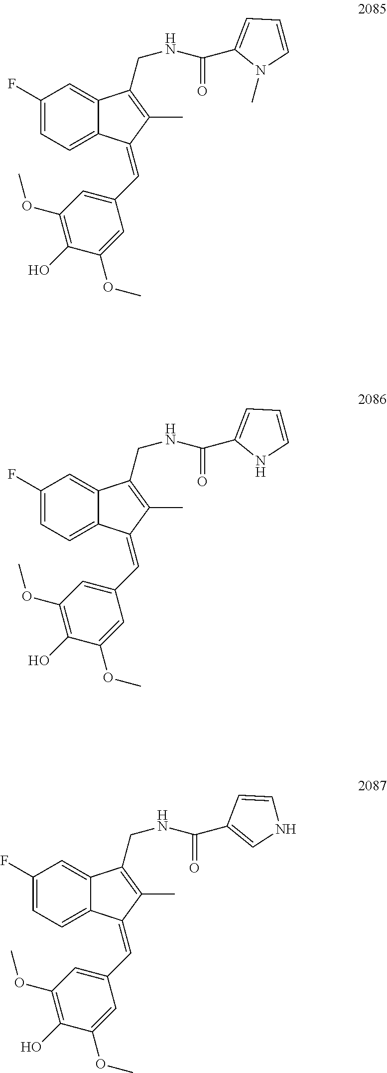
C1(F)=CC=C2C(=C1)C(CNC(=O)C1=CC=CN1C)=C(C)C2=CC1=CC(OC)=C(O)C(OC)=C1.C1(F)=CC=C2C(=C1)C(CNC(=O)C1=CC=CN1)=C(C)C2=CC1=CC(OC)=C(O)C(OC)=C1.C1(F)=CC=C2C(=C1)C(CNC(=O)C1=CNC=C1)=C(C)C2=CC1=CC(OC)=C(O)C(OC)=C1
